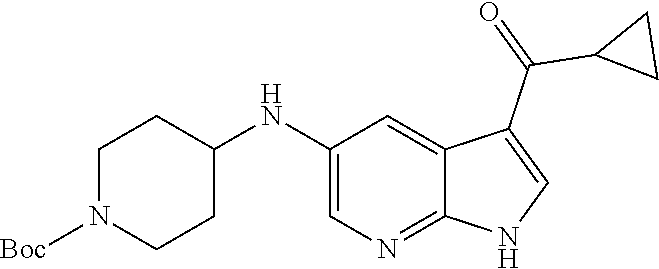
C1(NC2CCN([Boc])CC2)=CN=C2C(=C1)C(C(=O)C1CC1)=CN2
